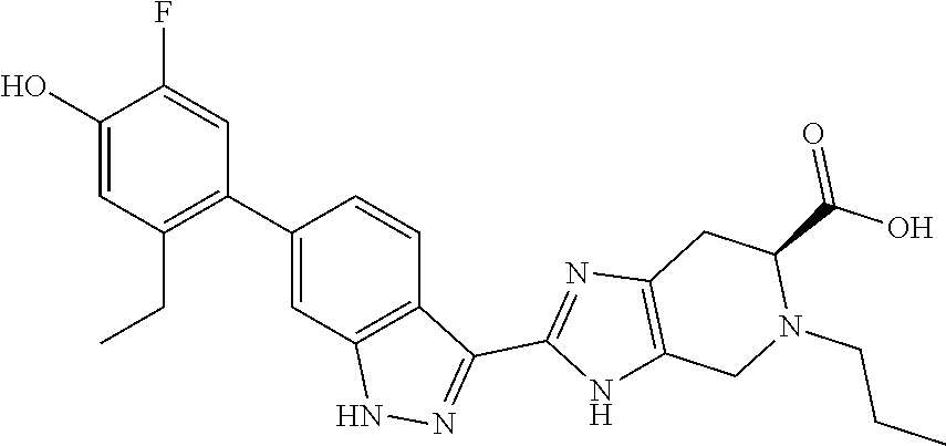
C1(O)=CC(CC)=C(C2=CC3=C(C=C2)C(C2=NC4=C(N2)CN(CCC)C(C(O)=O)C4)=NN3)C=C1F
